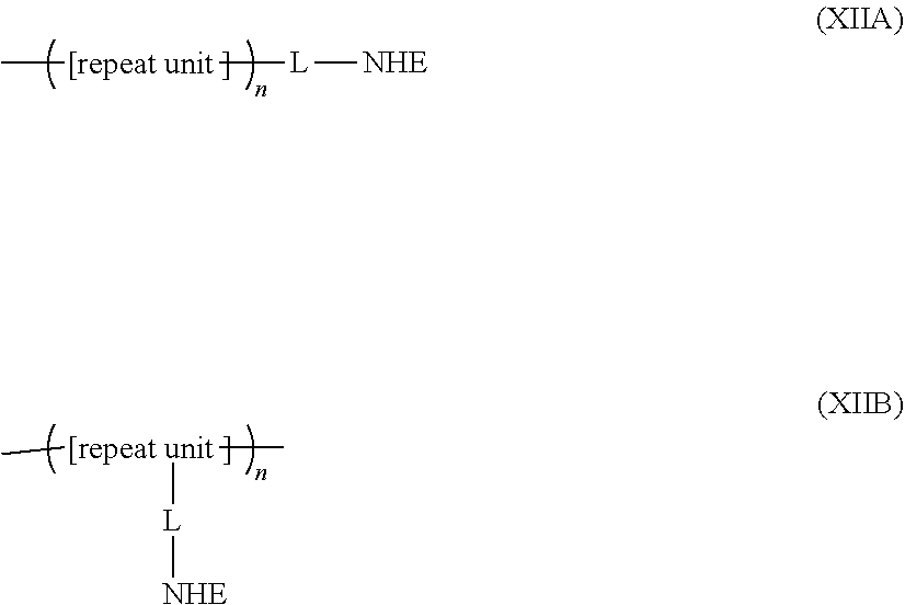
C[[repeat unit][L][NHE].C[[repeat unit](C)[L][NHE]
